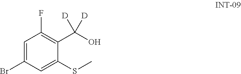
C1=C(Br)C=C(SC)C(C(O)([D])[D])=C1F
